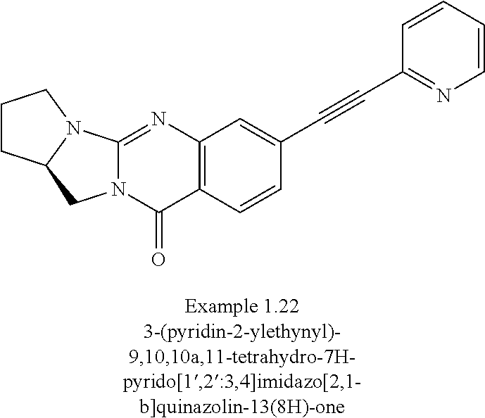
N12C(=NC3=C(C1=O)C=CC(C#CC1=NC=CC=C1)=C3)N1C(C2)CCC1
